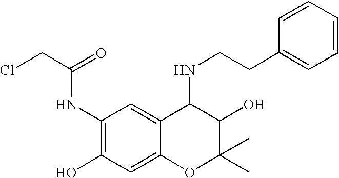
C1(NC(=O)CCl)=C(O)C=C2C(=C1)C(NCCC1=CC=CC=C1)C(O)C(C)(C)O2
